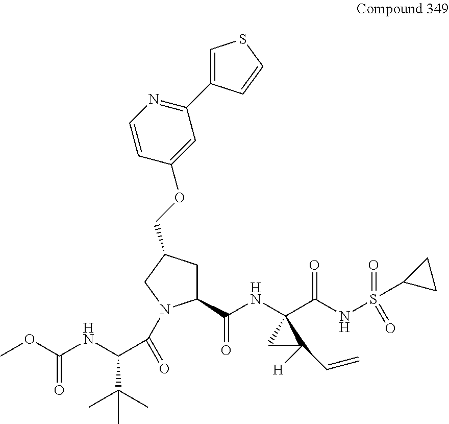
COC(NC(C(C)(C)C)C(=O)N1C(C(NC2(C(NS(=O)(C3CC3)=O)=O)CC2([H])C=C)=O)CC(COC2=CC(C3=CSC=C3)=NC=C2)C1)=O
